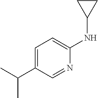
C1=C(C(C)C)C=NC(NC2CC2)=C1
